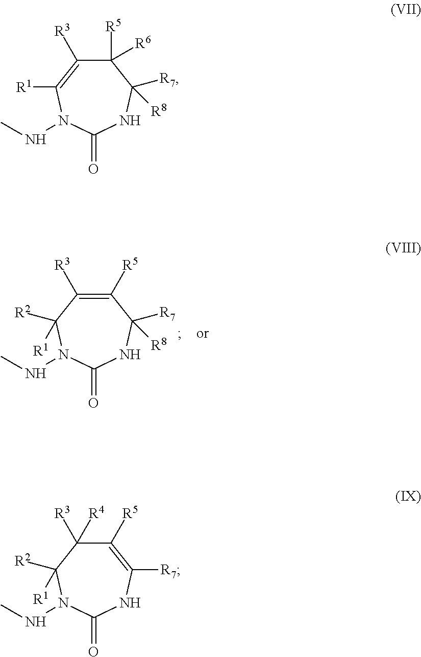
C1([R5])=C([R3])C([R2])([R1])N(NC)C(=O)NC1([R7])[R8].C1([R5])([R6])C([R3])=C([R1])N(NC)C(=O)NC1([R7])[R8].C1([R5])=C([R7])NC(=O)N(NC)C([R2])([R1])C1([R3])[R4]
